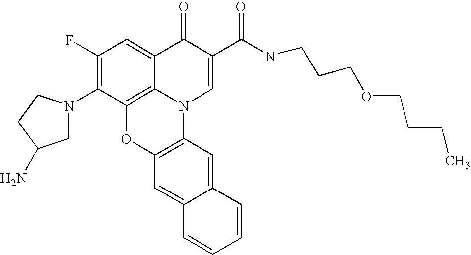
C1(F)=C(N2CC(N)CC2)C2=C3C(=C1)C(=O)C(C(NCCCOCCCC)=O)=CN3C1=C(O2)C=C2C(=C1)C=CC=C2
